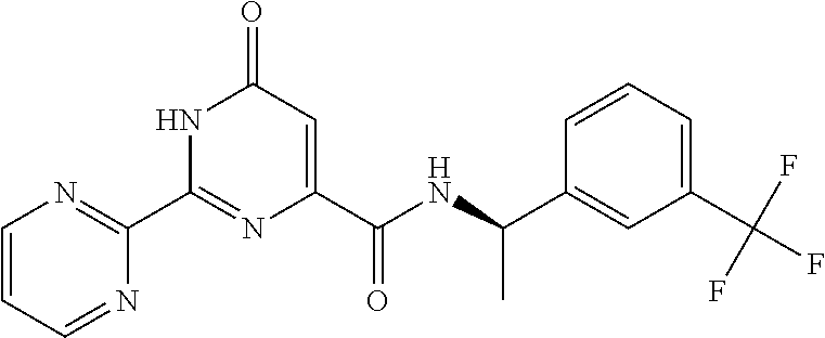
C1(C2=NC=CC=N2)=NC(C(NC(C2=CC(C(F)(F)F)=CC=C2)C)=O)=CC(=O)N1
